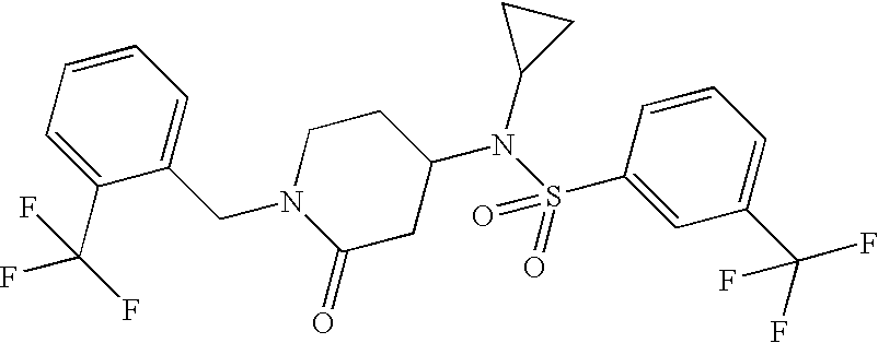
N1(CC2=CC=CC=C2C(F)(F)F)C(=O)CC(N(S(C2=CC(C(F)(F)F)=CC=C2)(=O)=O)C2CC2)CC1
